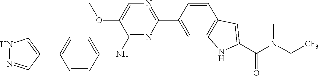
C1=CC(NC2=NC(C3=CC4=C(C=C3)C=C(C(N(C[CF3])C)=O)N4)=NC=C2OC)=CC=C1C1=CNN=C1
